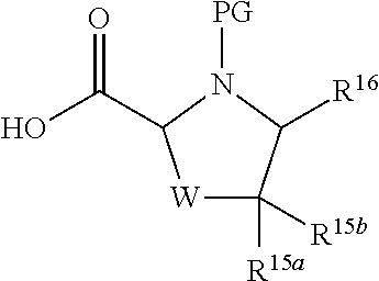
[PG]N1C(C(O)=O)[W]C([R15a])([R15b])C1[R16]
